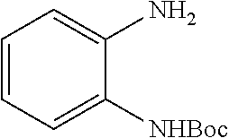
C1=CC=C([NHBoc])C(N)=C1
